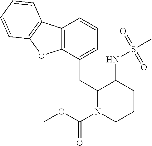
C12=C(C(CC3N(C(OC)=O)CCCC3NS(C)(=O)=O)=CC=C1)OC1=C2C=CC=C1
